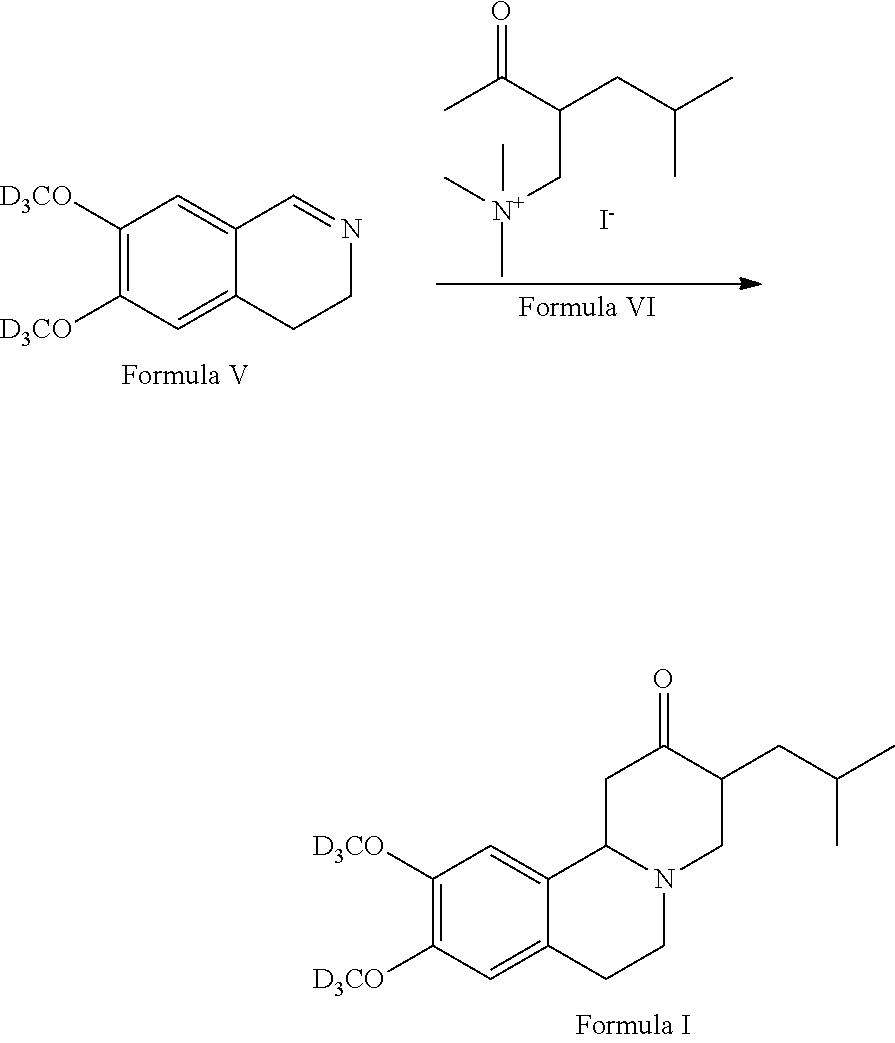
C1([D3CO])=C([D3CO])C=C2C(=C1)C1N(CC2)CC(CC(C)C)C(=O)C1.C1([D3CO])=C([D3CO])C=C2C(=C1)C=NCC2.CC(C(CC(C)C)C[N+](C)(C)C)=O.[I-]
